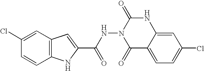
C12=C(C=C(Cl)C=C1)C=C(C(NN1C(=O)C3=CC=C(Cl)C=C3NC1=O)=O)N2
